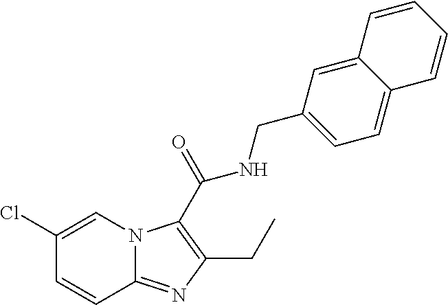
C1(Cl)=CN2C(=NC(CC)=C2C(=O)NCC2=CC=C3C(=C2)C=CC=C3)C=C1
